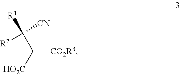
C([CO2R3])([HO2C])C([R2])([CN])[R1]
